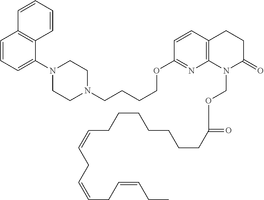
C1=CC=C(N2CCN(CCCCOC3=NC4=C(C=C3)CCC(=O)N4COC(=O)CCCCCCCC=CCC=CCC=CCC)CC2)C2=C1C=CC=C2
